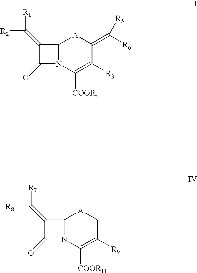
C12N(C([COOR4])=C([R3])C(=C([R6])[R5])[A]1)C(=O)C2=C([R1])[R2].C12N(C([COOR11])=C([R9])C[A]1)C(=O)C2=C([R7])[R8]
